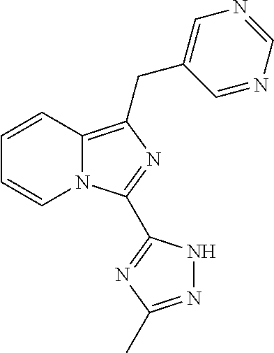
C1=CC2=C(CC3=CN=CN=C3)N=C(C3=NC(C)=NN3)N2C=C1
